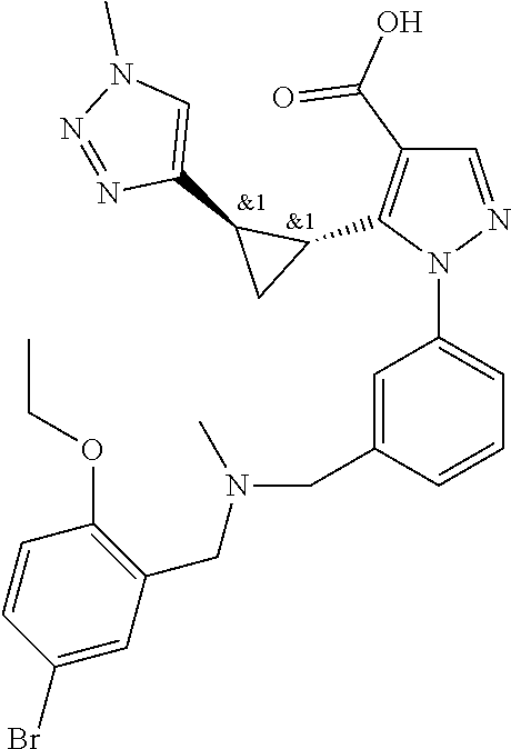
C1=C(CN(CC2=C(OCC)C=CC(Br)=C2)C)C=CC=C1N1N=CC(C(=O)O)=C1C1C(C2=CN(C)N=N2)C1
